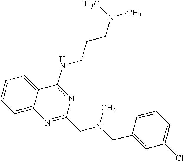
C1=C2C(=CC=C1)C(NCCCN(C)C)=NC(CN(CC1=CC(Cl)=CC=C1)C)=N2
